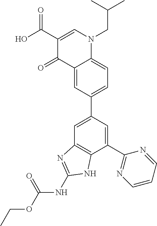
C1(C2=NC=CC=N2)=CC(C2=CC=C3C(=C2)C(=O)C(C(O)=O)=CN3CC(C)C)=CC2=C1NC(NC(OCC)=O)=N2
